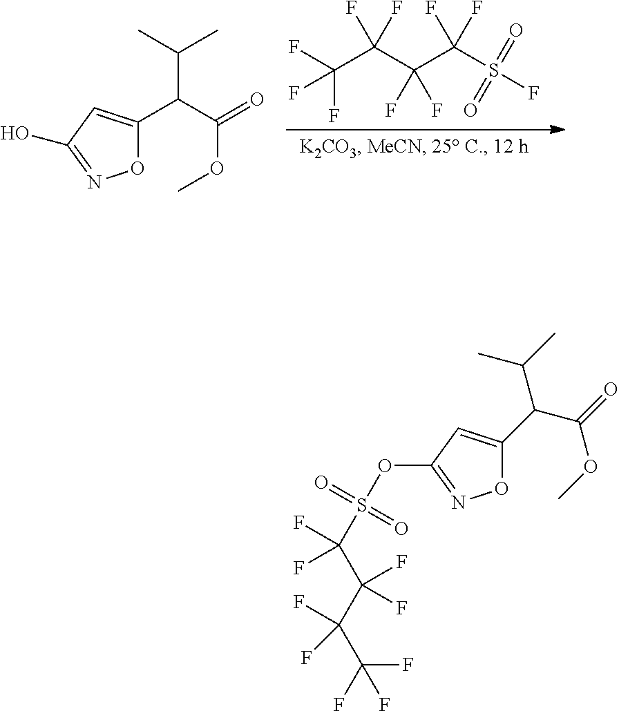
FC(C(C(C(S(=O)(=O)F)(F)F)(F)F)(F)F)(F)F.O1C(C(C(=O)OC)C(C)C)=CC(O)=N1.O1C(C(C(=O)OC)C(C)C)=CC(OS(=O)(=O)C(C(C(C(F)(F)F)(F)F)(F)F)(F)F)=N1
